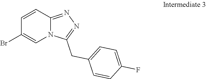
C1=CC2=NN=C(CC3=CC=C(F)C=C3)N2C=C1Br
